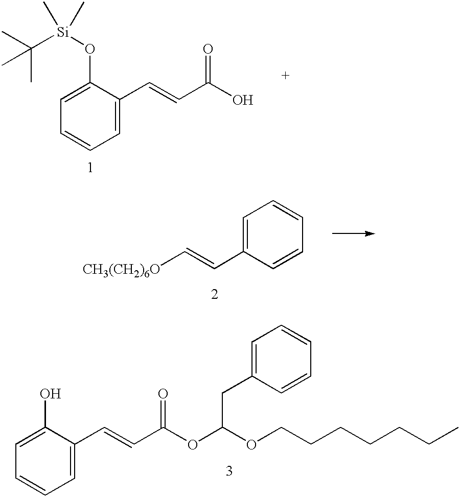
C1(O[Si](C(C)(C)C)(C)C)=CC=CC=C1C=CC(O)=O.C([CH3(CH2)6O])=CC1=CC=CC=C1.C1(O)=CC=CC=C1C=CC(OC(OCCCCCCC)CC1=CC=CC=C1)=O
